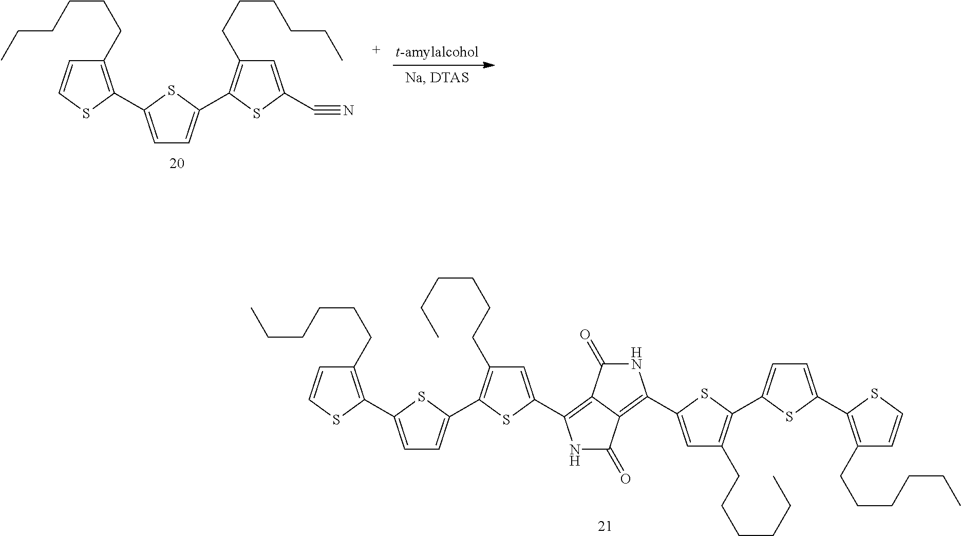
C1(CCCCCC)=C(C2=CC=C(C3=C(CCCCCC)C=C(C4=C5C(=C(C6=CC(CCCCCC)=C(C7=CC=C(C8=C(CCCCCC)C=CS8)S7)S6)NC5=O)C(=O)N4)S3)S2)SC=C1.C1(CCCCCC)=C(C2=CC=C(C3=C(CCCCCC)C=C(C#N)S3)S2)SC=C1
